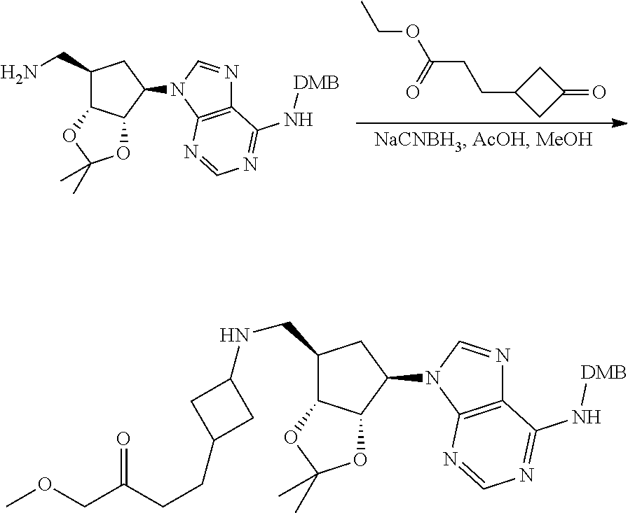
CCOC(=O)CCC1CC(=O)C1.C1(CN)C2C(C(N3C4=C(N=C3)C(N[DMB])=NC=N4)C1)OC(C)(C)O2.COCC(=O)CCC1CC(NCC2C3C(C(N4C5=C(N=C4)C(N[DMB])=NC=N5)C2)OC(C)(C)O3)C1
